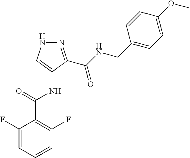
C1=CC=C(F)C(C(NC2=CNN=C2C(NCC2=CC=C(OC)C=C2)=O)=O)=C1F
